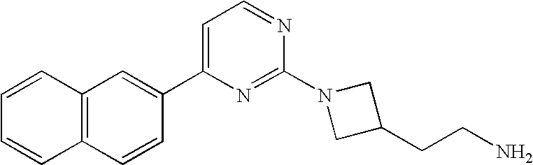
C12=C(C=CC(C3=CC=NC(N4CC(CCN)C4)=N3)=C1)C=CC=C2
